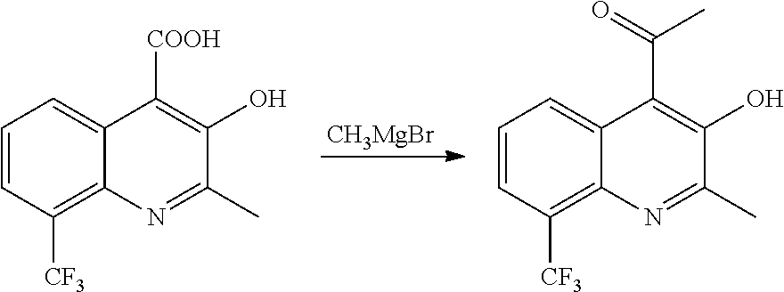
[CH3MgBr].C1=CC([CF3])=C2C(=C1)C([COOH])=C(O)C(C)=N2.C1=CC([CF3])=C2C(=C1)C(C(C)=O)=C(O)C(C)=N2
